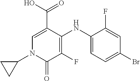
OC(=O)C1=CN(C2CC2)C(=O)C(F)=C1NC1=CC=C(Br)C=C1F
